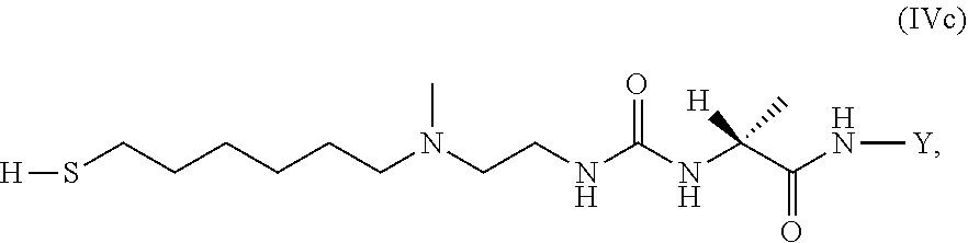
S(CCCCCCN(CCNC(NC(C(N[Y])=O)([H])C)=O)C)[H]
